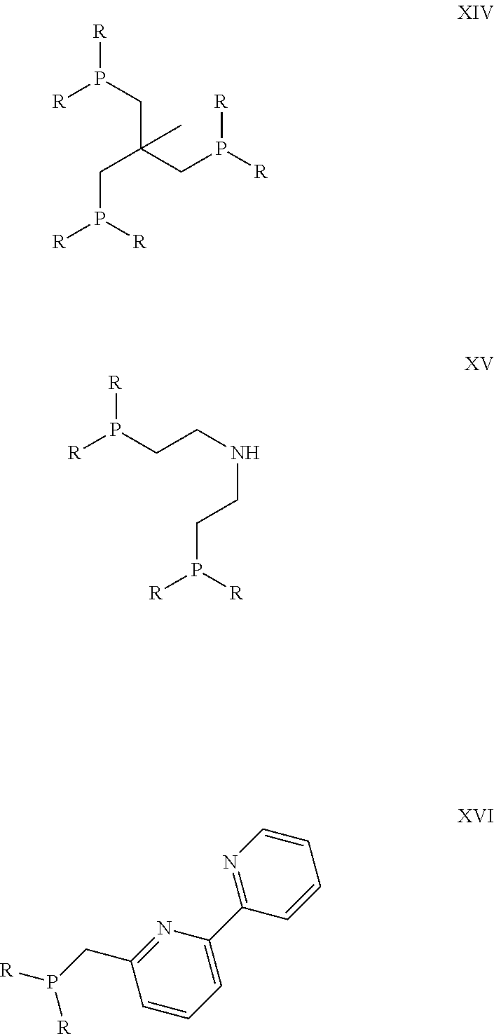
C(P([R])[R])C(CP([R])[R])(CP([R])[R])C.[R]P(CCNCCP([R])[R])[R].C1=CC=CC(C2=CC=CC(CP([R])[R])=N2)=N1
